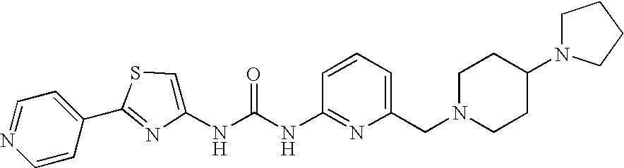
C1=CC(C2=NC(NC(NC3=NC(CN4CCC(N5CCCC5)CC4)=CC=C3)=O)=CS2)=CC=N1
